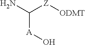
C([Z][ODMT])([A]O)N
